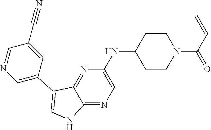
C1CN(C(=O)C=C)CCC1NC1=CN=C2C(=N1)C(C1=CN=CC(C#N)=C1)=CN2
